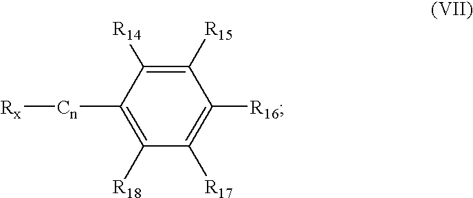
C1([R15])=C([R14])C([Cn][Rx])=C([R18])C([R17])=C1[R16]
